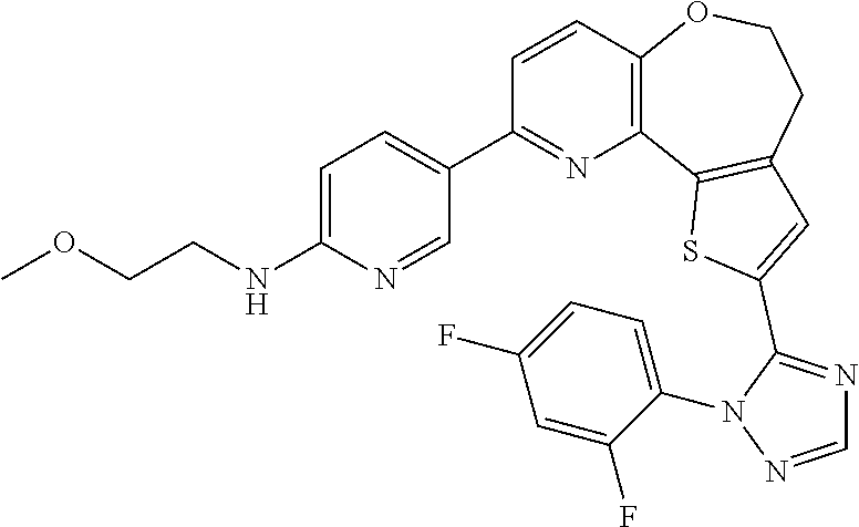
C1=CC2=C(N=C1C1=CC=C(NCCOC)N=C1)C1=C(CCO2)C=C(C2=NC=NN2C2=CC=C(F)C=C2F)S1
